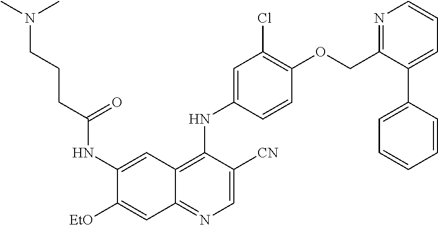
C1=C([CN])C(NC2=CC(Cl)=C(OCC3=NC=CC=C3C3=CC=CC=C3)C=C2)=C2C(=N1)C=C([EtO])C(NC(CCCN(C)C)=O)=C2
